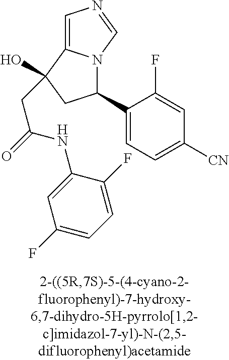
C1(C2=CC=C([CN])C=C2F)N2C(=CN=C2)C(O)(CC(=O)NC2=CC(F)=CC=C2F)C1
